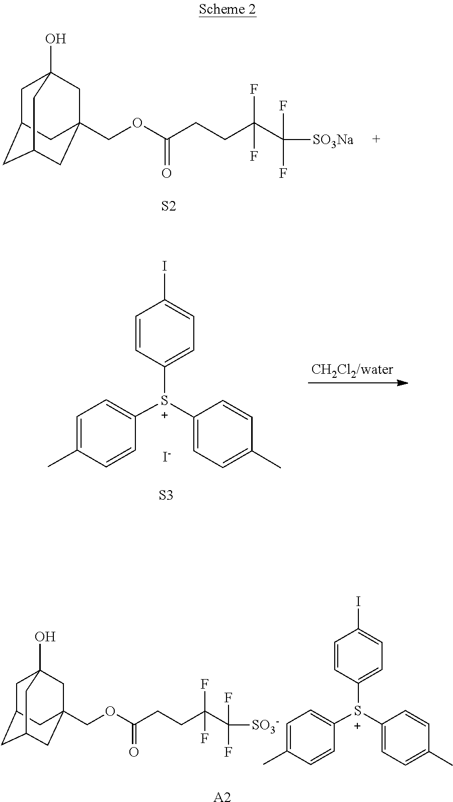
C1C2CC3CC(COC(CCC(C([SO3Na])(F)F)(F)F)=O)(CC1(O)C3)C2.[S2].C1=C(C)C=CC([S+](C2=CC=C(I)C=C2)C2=CC=C(C)C=C2)=C1.[I-].[S3].C1C2CC3CC(COC(CCC(C([SO3-])(F)F)(F)F)=O)(CC1(O)C3)C2.C1=C(C)C=CC([S+](C2=CC=C(I)C=C2)C2=CC=C(C)C=C2)=C1.[A2]
